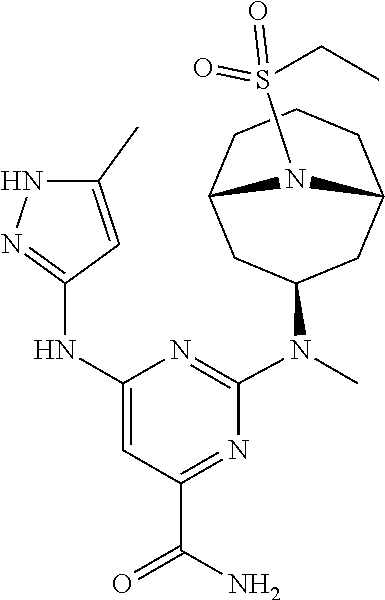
N(C1=NNC(C)=C1)C1=CC(C(N)=O)=NC(N(C)C2CC3CCCC(C2)N3S(=O)(CC)=O)=N1
